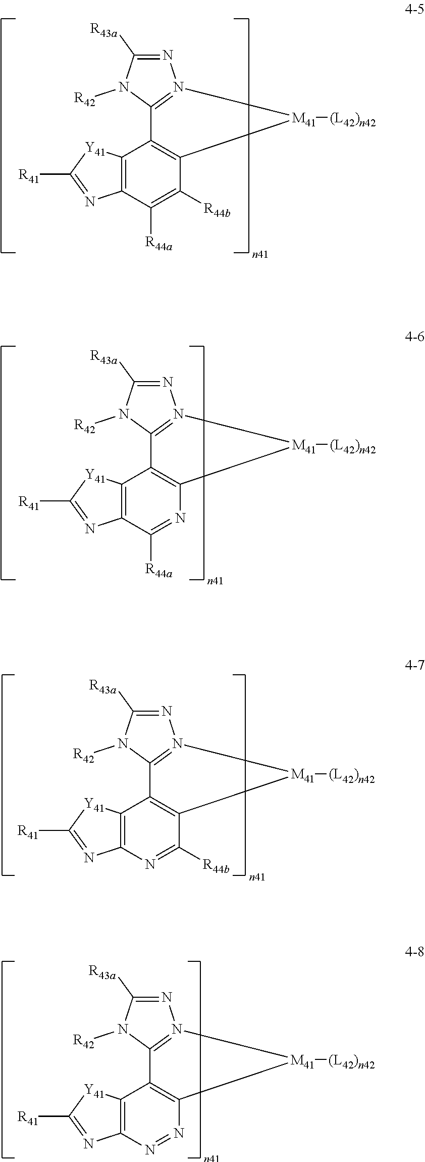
N1=C([R43a])N([R42])C2=N1[M41]([(L42)n42])C1=C2C2=C(C([R44a])=C1[R44b])N=C([R41])[Y41]2.N1=C([R43a])N([R42])C2=N1[M41]([(L42)n42])C1=C2C2=C(N=C1[R44b])N=C([R41])[Y41]2.N1=C([R43a])N([R42])C2=N1[M41]([(L42)n42])C1=C2C2=C(N=N1)N=C([R41])[Y41]2.N1=C([R43a])N([R42])C2=N1[M41]([(L42)n42])C1=C2C2=C(C([R44a])=N1)N=C([R41])[Y41]2
